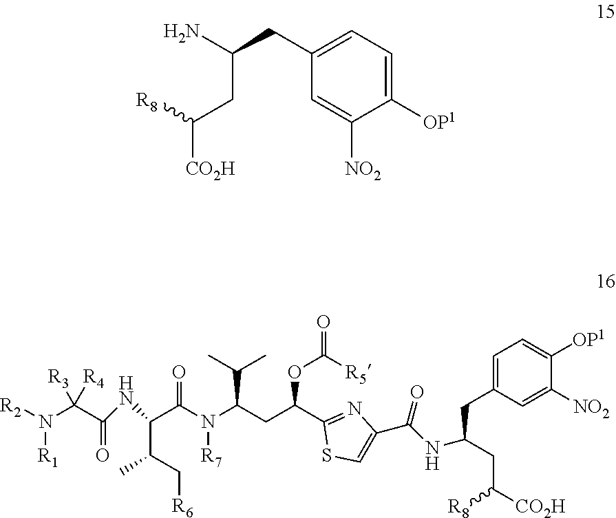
C1=C([NO2])C([OP1])=CC=C1CC(N)CC([CO2H])[R8].C(C(OC(=O)[R5])C1=NC(C(=O)NC(CC2=CC=C([OP1])C([NO2])=C2)CC([CO2H])[R8])=CS1)C(N(C(C(C(C[R6])C)NC(C(N([R2])[R1])([R4])[R3])=O)=O)[R7])C(C)C
